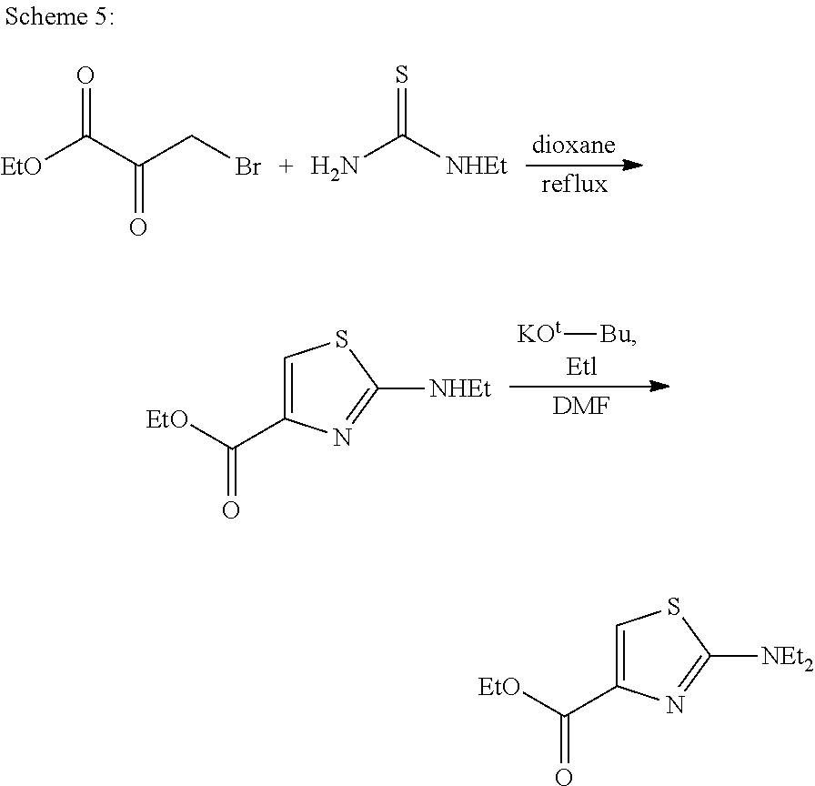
[EtO]C(C(CBr)=O)=O.NC([NHEt])=S.[KOt][Bu].[DMF].C1=C(C([EtO])=O)N=C([NHEt])S1.C1=C(C([EtO])=O)N=C([NEt2])S1
